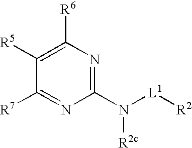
C1([R5])=C([R6])N=C(N([L1][R2])[R2c])N=C1[R7]
